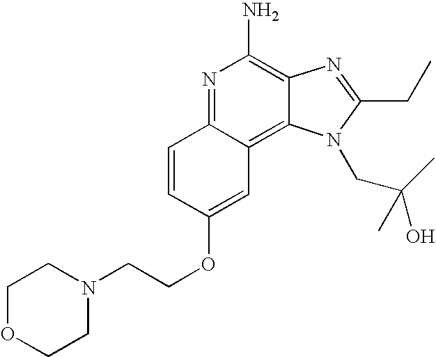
N1=C2C(=C3C(=C1N)N=C(CC)N3CC(O)(C)C)C=C(OCCN1CCOCC1)C=C2
